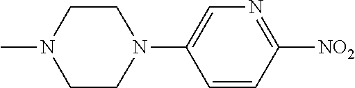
C1=C(N2CCN(C)CC2)C=CC([NO2])=N1
